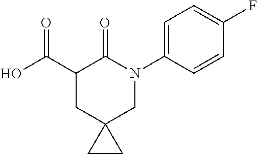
C1(C(O)=O)CC2(CN(C3=CC=C(F)C=C3)C1=O)CC2
